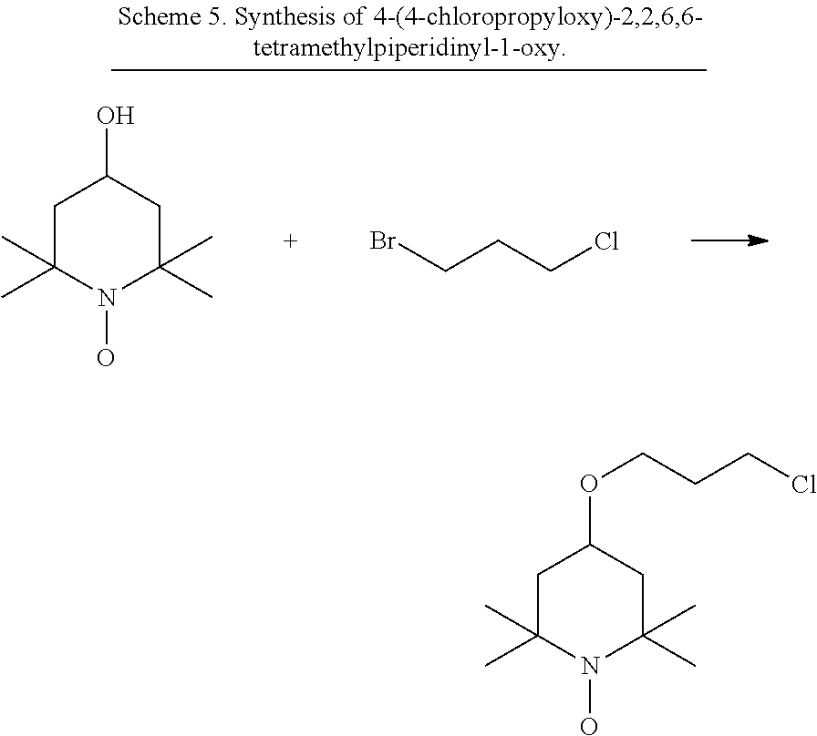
C1C(C)(C)N(O)C(C)(C)CC1O.BrCCCCl.C1C(C)(C)N(O)C(C)(C)CC1OCCCCl
